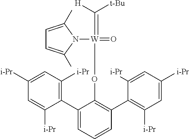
C1(C2=CC=CC(C3=C([i-Pr])C=C([i-Pr])C=C3[i-Pr])=C2O[W](=C([H])[t-Bu])(=O)N2C(C)=CC=C2C)=C([i-Pr])C=C([i-Pr])C=C1[i-Pr]
